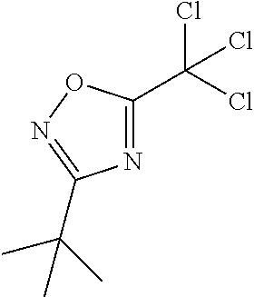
N1=C(C(Cl)(Cl)Cl)ON=C1C(C)(C)C
